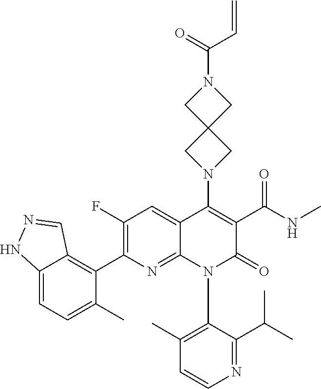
C1=CN=C(C(C)C)C(N2C3=NC(C4=C5C(=CC=C4C)NN=C5)=C(F)C=C3C(N3CC4(C3)CN(C(C=C)=O)C4)=C(C(NC)=O)C2=O)=C1C
